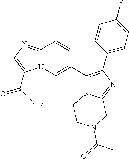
N12C(=NC=C1C(N)=O)C=CC(C1=C(C3=CC=C(F)C=C3)N=C3N1CCN(C(=O)C)C3)=C2
